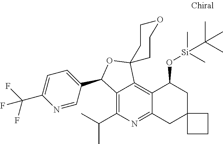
C12=C(C(C)C)N=C3C(=C1C1(OC2C2=CC=C(C(F)(F)F)N=C2)CCOCC1)C(O[Si](C)(C)C(C)(C)C)CC1(C3)CCC1
